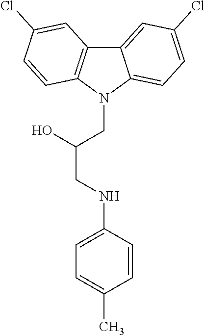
C1=CC(NCC(O)CN2C3=CC=C(Cl)C=C3C3=C2C=CC(Cl)=C3)=CC=C1C
